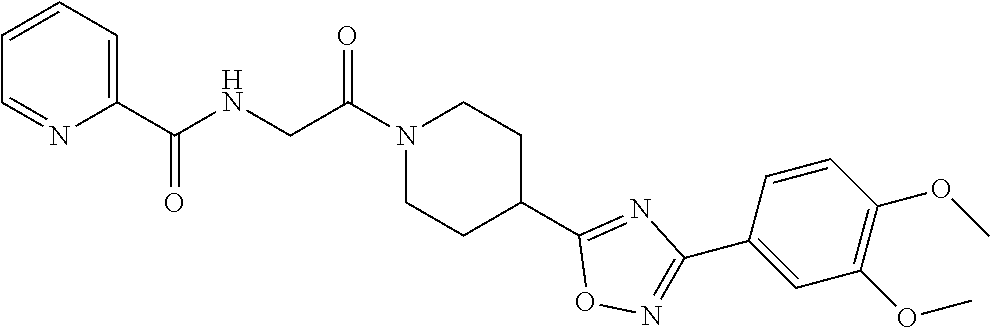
C1=CC=C(C(NCC(N2CCC(C3=NC(C4=CC(OC)=C(OC)C=C4)=NO3)CC2)=O)=O)N=C1
